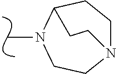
N1(C)CCN2CCC1CC2
